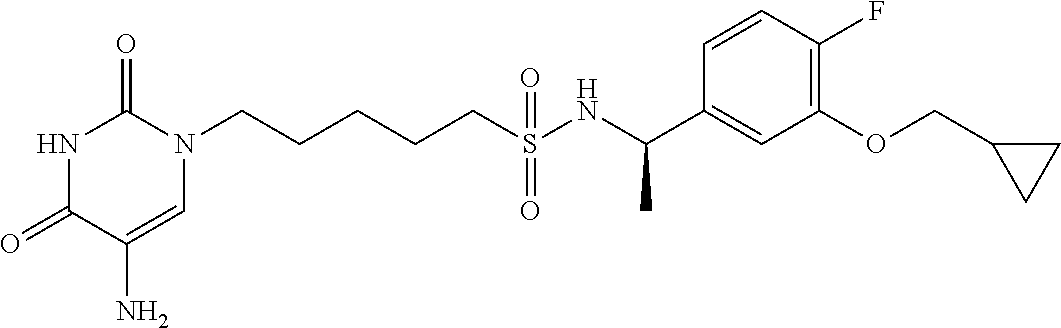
C(CCCS(NC(C1=CC(OCC2CC2)=C(F)C=C1)C)(=O)=O)CN1C(=O)NC(=O)C(N)=C1
